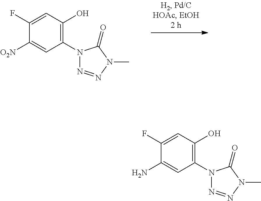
C1(N2N=NN(C)C2=O)=C(O)C=C(F)C([O2N])=C1.C1(N2N=NN(C)C2=O)=C(O)C=C(F)C(N)=C1
